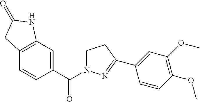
C12=C(C=C(C(=O)N3CCC(C4=CC(OC)=C(OC)C=C4)=N3)C=C1)NC(=O)C2
